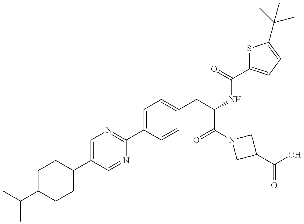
C1C(C(C)C)CC=C(C2=CN=C(C3=CC=C(CC(C(=O)N4CC(C(=O)O)C4)NC(=O)C4=CC=C(C(C)(C)C)S4)C=C3)N=C2)C1
